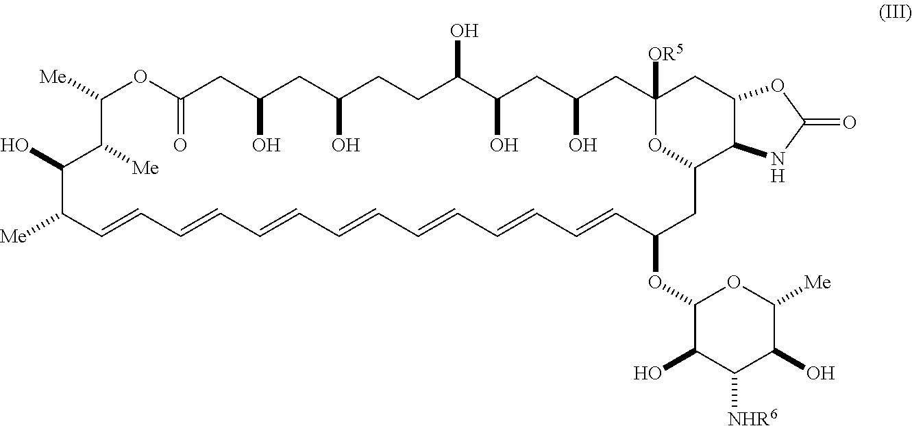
C1([Me])OC(=O)CC(O)CC(O)CCC(O)C(O)CC(O)CC2([OR5])OC(CC(OC3C(O)C([NHR6])C(O)C([Me])O3)C=CC=CC=CC=CC=CC=CC=CC([Me])C(O)C1[Me])C1C(C2)OC(=O)N1
